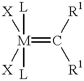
[M](=C([R1])[R1])([L])([L])([X])[X]
